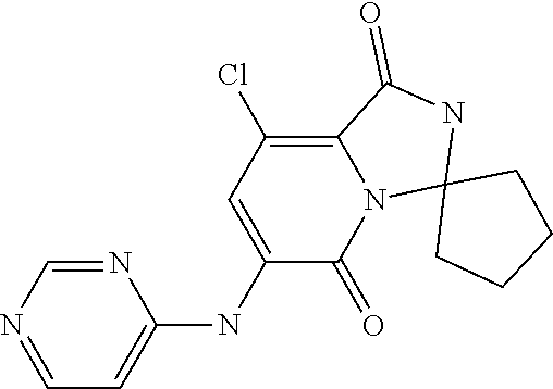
N1=CN=CC=C1NC1=CC(Cl)=C2N(C1=O)C1(NC2=O)CCCC1
